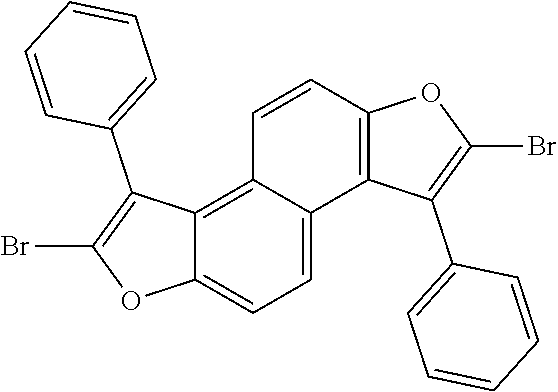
BrC1=C(C2=CC=CC=C2)C2=C3C(=CC=C2O1)C1=C(C=C3)OC(Br)=C1C1=CC=CC=C1
